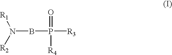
N(BP([R3])(=O)[R4])([R2])[R1]
